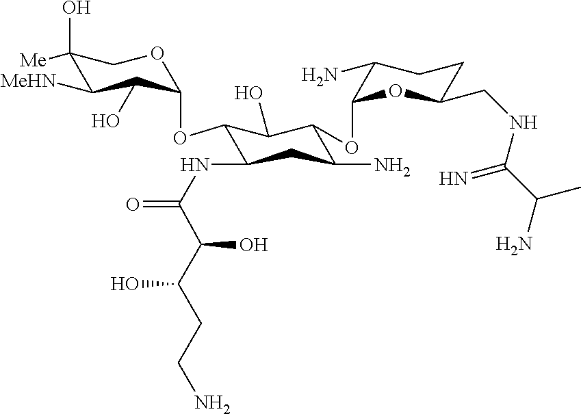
C1(O)([Me])C([MeHN])C(O)C(OC2C(NC(=O)C(C(CCN)O)O)CC(N)C(OC3OC(CNC(C(N)C)=N)CCC3N)C2O)OC1
